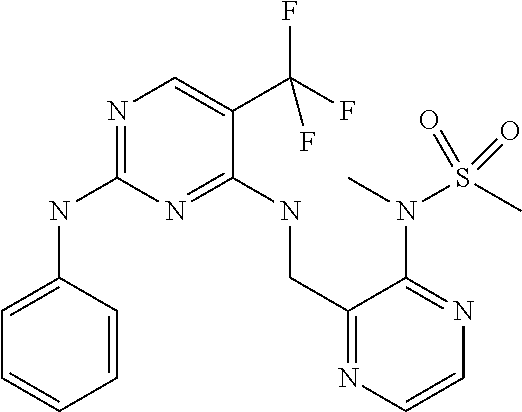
C1=C(NC2=NC=C(C(F)(F)F)C(NCC3=NC=CN=C3N(S(=O)(C)=O)C)=N2)C=CC=C1
